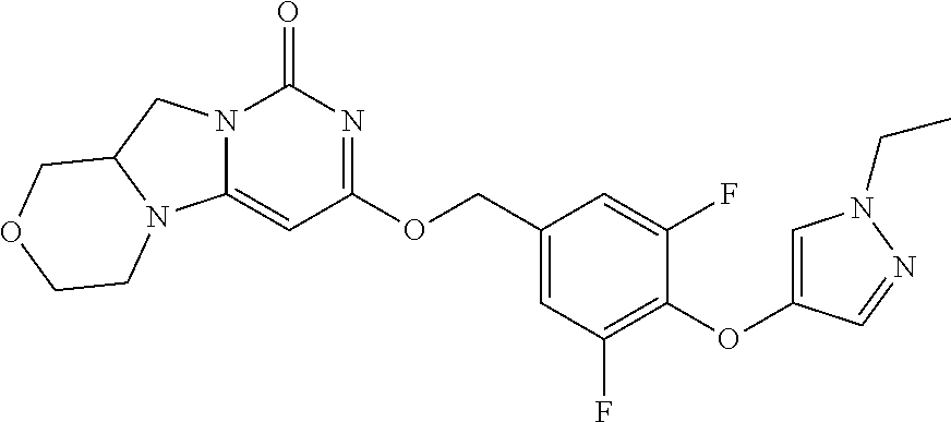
C1=C(COC2=NC(=O)N3C(=C2)N2C(C3)COCC2)C=C(F)C(OC2=CN(CC)N=C2)=C1F
